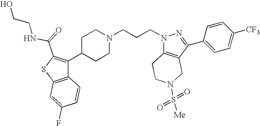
C1C(C2=C(C(=O)NCCO)SC3=C2C=CC(F)=C3)CCN(CCCN2C3=C(C(C4=CC=C([CF3])C=C4)=N2)CN(S(=O)(=O)[Me])CC3)C1
